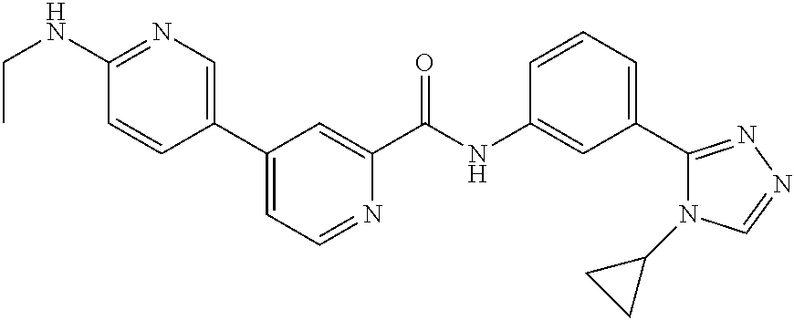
C1(C2=CN=C(NCC)C=C2)=CC=NC(C(NC2=CC(C3=NN=CN3C3CC3)=CC=C2)=O)=C1
